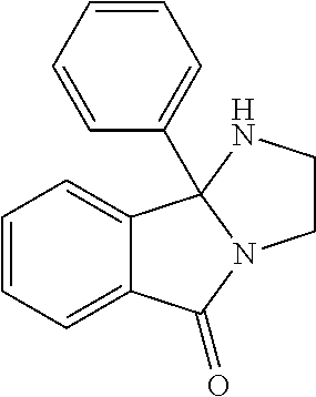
C12=CC=CC=C1C1(C3=CC=CC=C3)N(C2=O)CCN1
